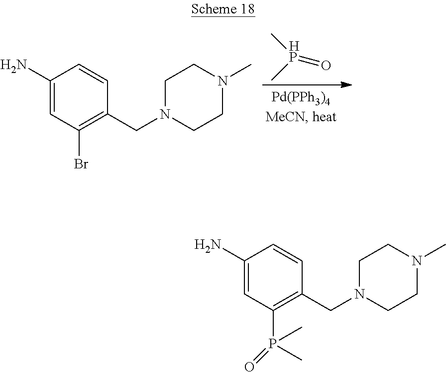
C[HP](C)=O.C1(N)=CC(Br)=C(CN2CCN(C)CC2)C=C1.C1(N)=CC(P(C)(C)=O)=C(CN2CCN(C)CC2)C=C1
